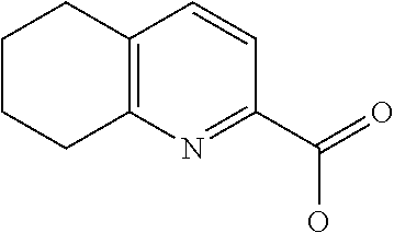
C12=C(CCCC1)C=CC(C(=O)O)=N2
